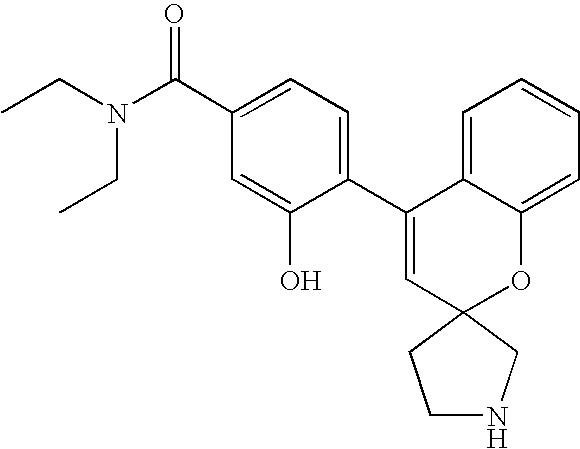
CCN(CC)C(C1=CC=C(C2=CC3(OC4=CC=CC=C24)CCNC3)C(O)=C1)=O
